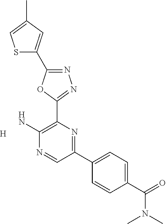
[H].NC1=C(C2=NN=C(C3=CC(C)=CS3)O2)N=C(C2=CC=C(C(N(C)C)=O)C=C2)C=N1
